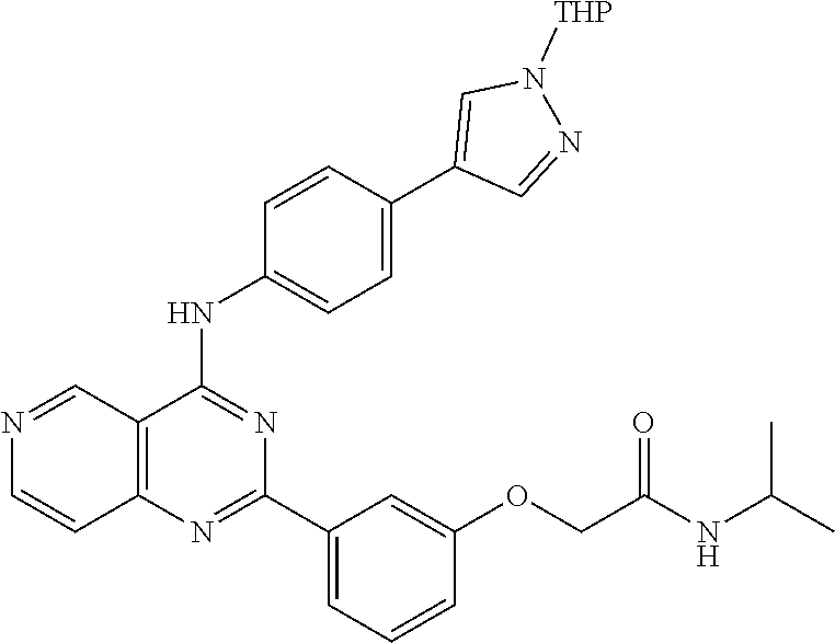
C12=C(N=C(C3=CC=CC(OCC(NC(C)C)=O)=C3)N=C1NC1=CC=C(C3=CN([THP])N=C3)C=C1)C=CN=C2
